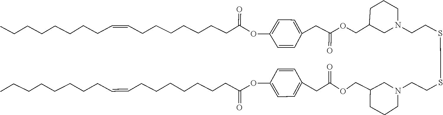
C1(OC(CCCCCCCC=CCCCCCCCC)=O)=CC=C(CC(=O)OCC2CCCN(CCSSCCN3CCCC(COC(CC4=CC=C(OC(CCCCCCCC=CCCCCCCCC)=O)C=C4)=O)C3)C2)C=C1
